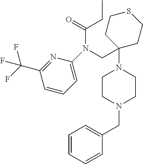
N1=C(C(F)(F)F)C=CC=C1N(CC1(N2CCN(CC3=CC=CC=C3)CC2)CCSCC1)C(CC)=O
